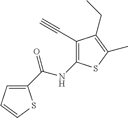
C1(C(NC2=C(C#C)C(CC)=C(C)S2)=O)=CC=CS1
